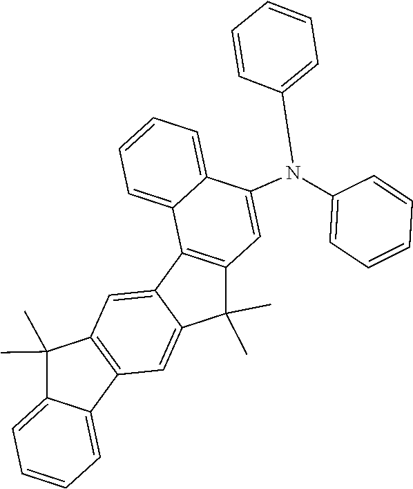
C1=CC(N(C2=CC=CC=C2)C2=CC3=C(C4=CC5=C(C6=CC=CC=C6C5(C)C)C=C4C3(C)C)C3=CC=CC=C32)=CC=C1
